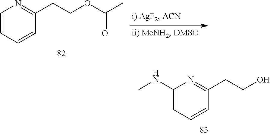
C1=CC=CC(CCOC(C)=O)=N1.C1(NC)=CC=CC(CCO)=N1
